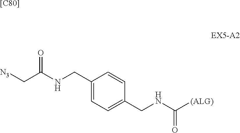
[[C80]].C1(CNC([(ALG)])=O)=CC=C(CNC(C[N3])=O)C=C1
